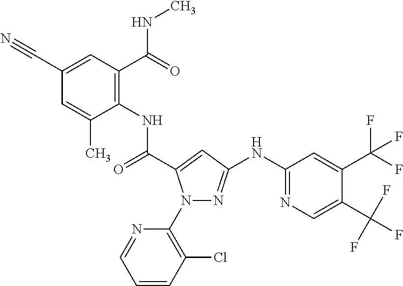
N1(C2=C(Cl)C=CC=N2)N=C(NC2=NC=C(C(F)(F)F)C(C(F)(F)F)=C2)C=C1C(=O)NC1=C(C(NC)=O)C=C(C#N)C=C1C
